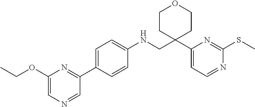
C(OC1=CN=CC(C2=CC=C(NCC3(C4=CC=NC(SC)=N4)CCOCC3)C=C2)=N1)C
